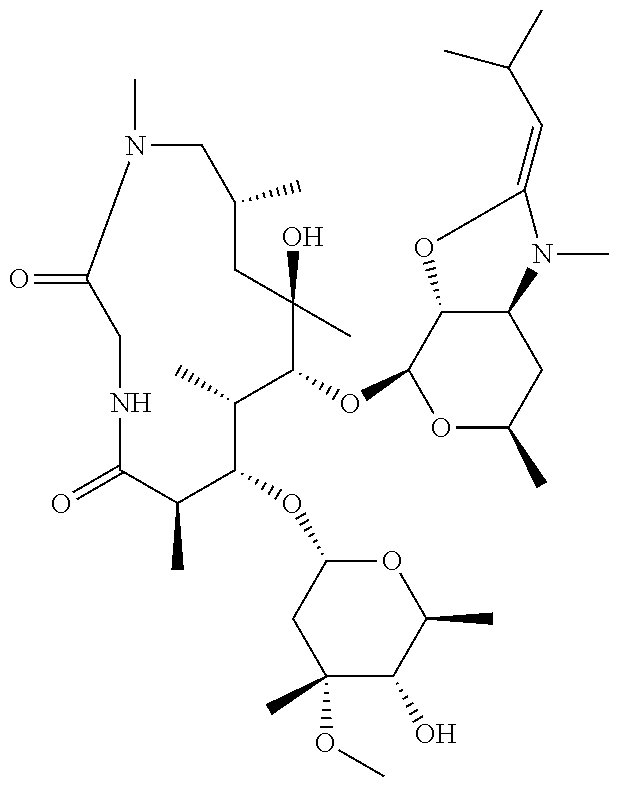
C1(=O)CNC(=O)C(C)C(OC2CC(C)(OC)C(O)C(C)O2)C(C)C(OC2OC(C)CC3C2OC(=CC(C)C)N3C)C(O)(C)CC(C)CN1C
